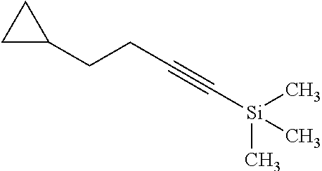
C1C(CCC#C[Si](C)(C)C)C1
